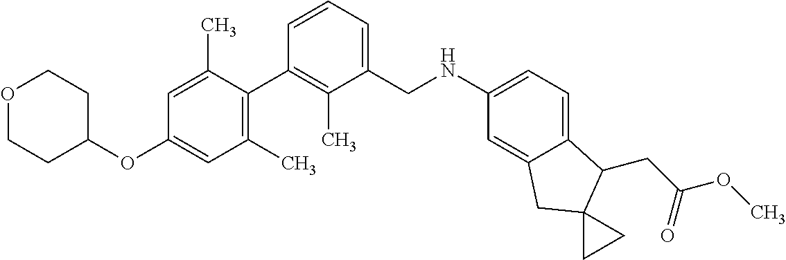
C1=C(C)C(C2=C(C)C(CNC3=CC=C4C(=C3)CC3(C4CC(OC)=O)CC3)=CC=C2)=C(C)C=C1OC1CCOCC1
